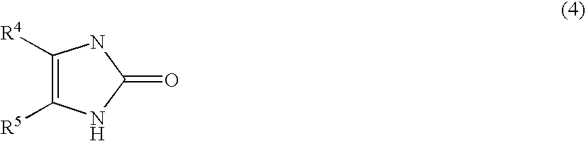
C1([R4])=C([R5])NC(=O)N1
